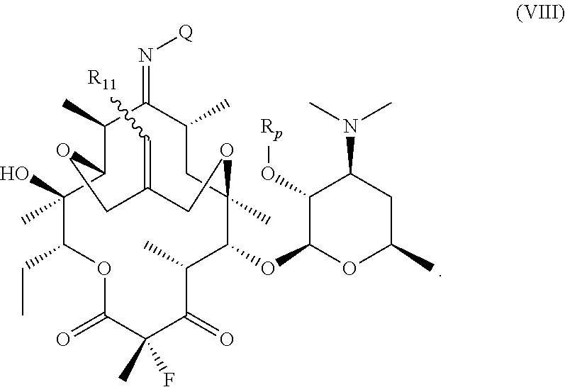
C1(C)C2C(O)(C)C(CC)OC(=O)C(C)(F)C(=O)C(C)C(OC3OC(C)CC(N(C)C)C3O[Rp])C(C)(CC(C)C1=N[Q])OCC(=C[R11])CO2
